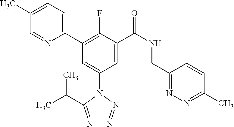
C1=C(C)C=NC(C2=C(F)C(C(NCC3=NN=C(C)C=C3)=O)=CC(N3C(C(C)C)=NN=N3)=C2)=C1
